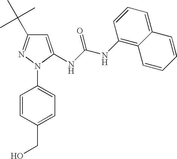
N1(C2=CC=C(CO)C=C2)C(NC(NC2=C3C(=CC=C2)C=CC=C3)=O)=CC(C(C)(C)C)=N1
